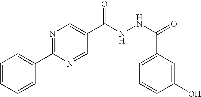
N1=C(C2=CC=CC=C2)N=CC(C(NNC(C2=CC=CC(O)=C2)=O)=O)=C1
